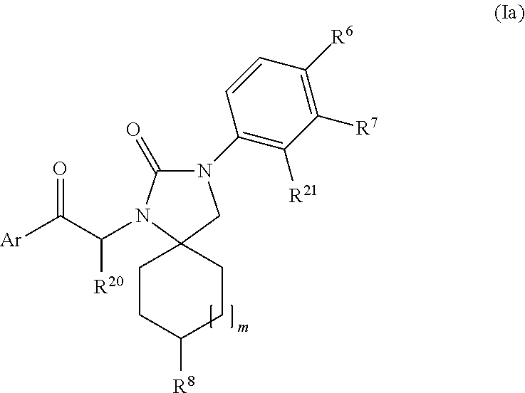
C1CC([R8])CCC12CN(C1=C([R21])C([R7])=C([R6])C=C1)C(=O)N2C(C([Ar])=O)[R20]
